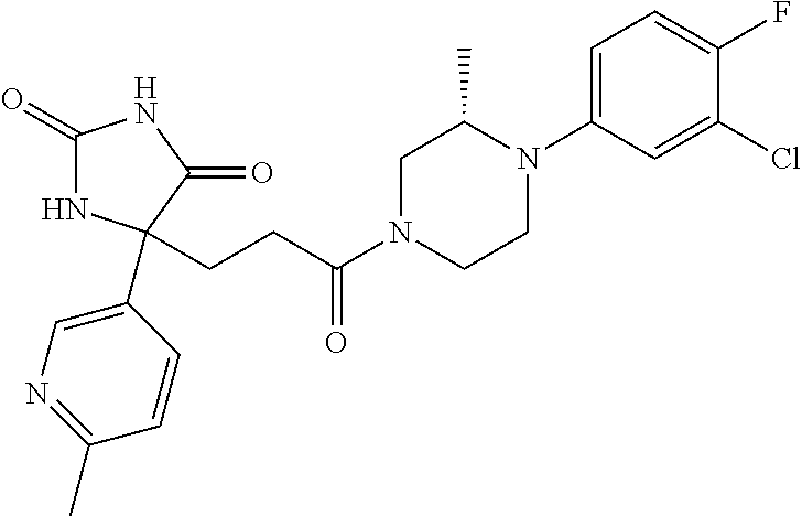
C1(=O)NC(C2=CN=C(C)C=C2)(CCC(N2CCN(C3=CC=C(F)C(Cl)=C3)C(C)C2)=O)C(=O)N1
